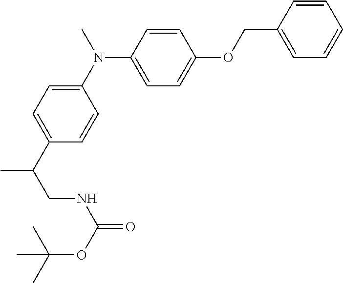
CN(C1=CC=C(C(CNC(=O)OC(C)(C)C)C)C=C1)C1=CC=C(OCC2=CC=CC=C2)C=C1
